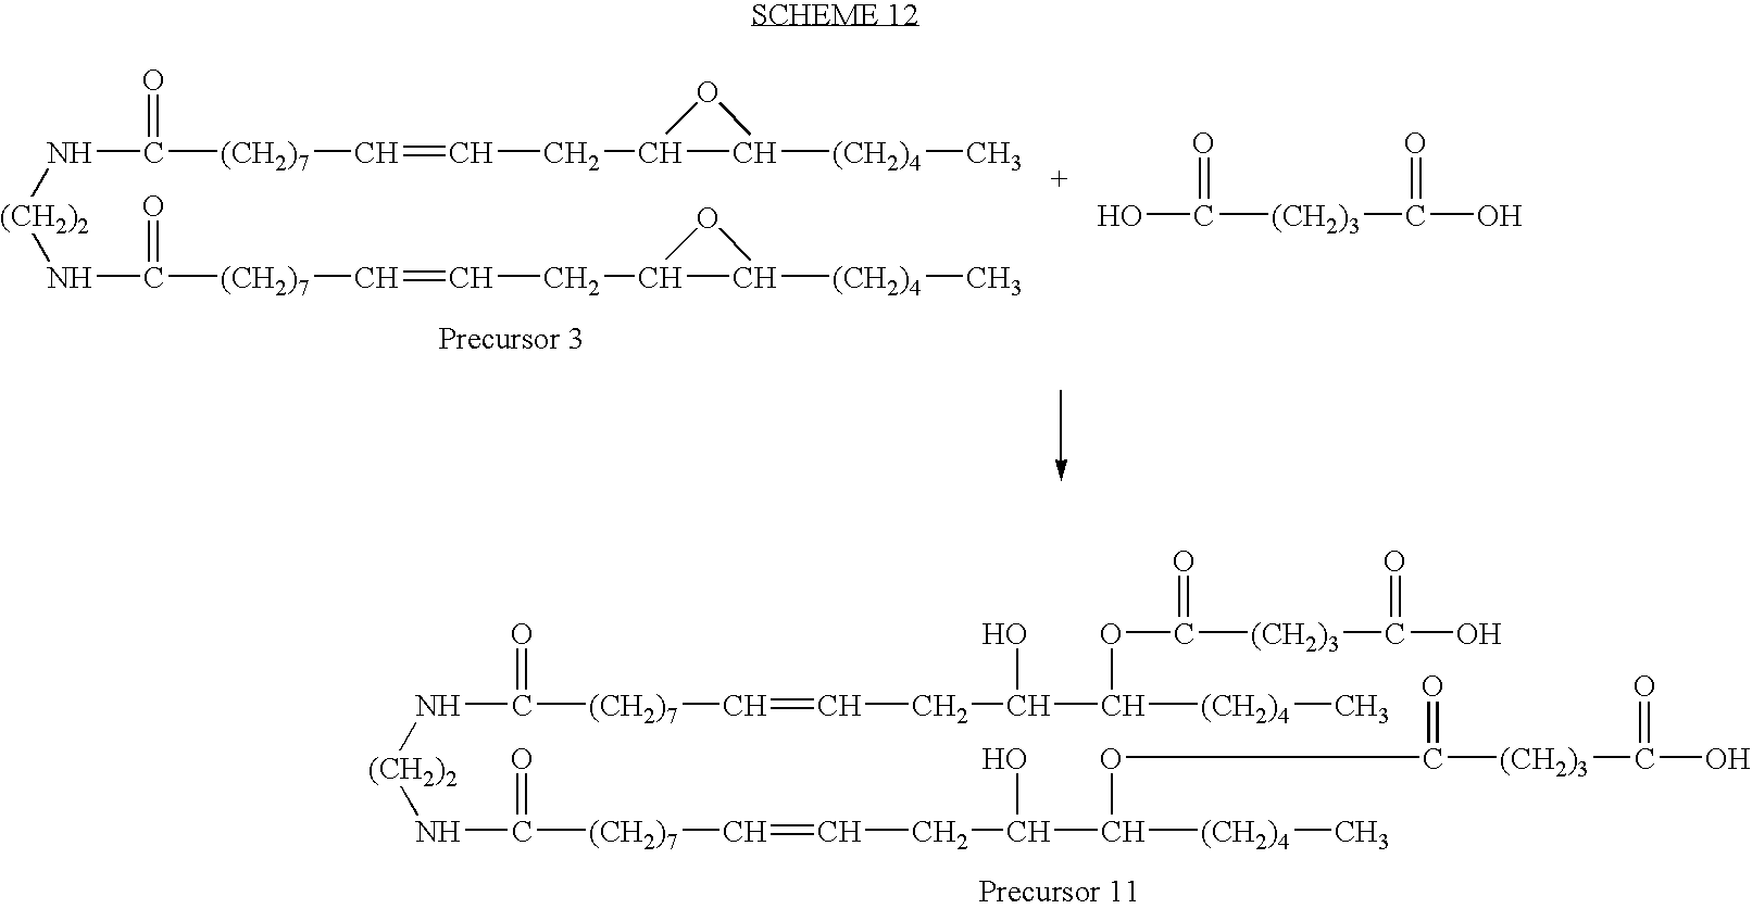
[(CH2)2](NC([(CH2)7]C=CCC1C([(CH2)4]C)O1)=O)NC([(CH2)7]C=CCC1C([(CH2)4]C)O1)=O.OC([(CH2)3]C(O)=O)=O.[(CH2)2](NC([(CH2)7]C=CCC(C([(CH2)4]C)OC([(CH2)3]C(O)=O)=O)O)=O)NC([(CH2)7]C=CCC(C([(CH2)4]C)OC([(CH2)3]C(O)=O)=O)O)=O
